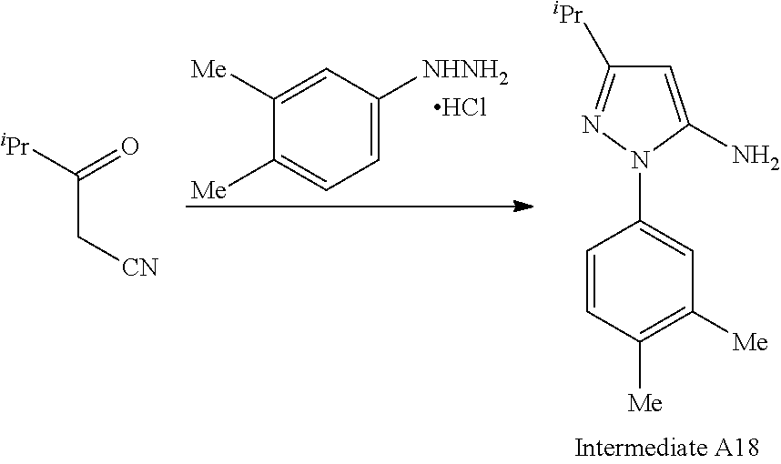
C1=CC([Me])=C([Me])C=C1N1C(N)=CC([iPr])=N1.[iPr]C(=O)C[CN].[Me]C1=CC=C([NHNH2])C=C1[Me].Cl
